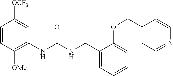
C1=CC([OMe])=C(NC(=O)NCC2=CC=CC=C2OCC2=CC=NC=C2)C=C1[OCF3]
